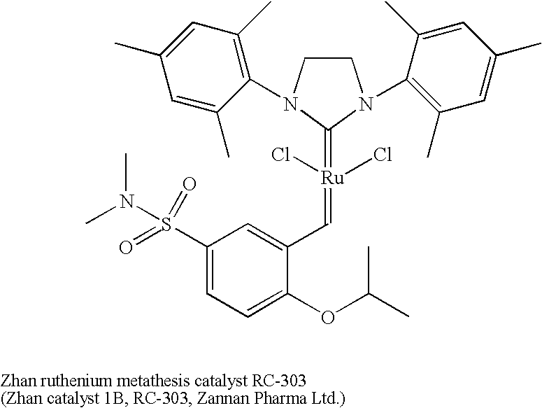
C1CN(C2=C(C)C=C(C)C=C2C)C(=[Ru](Cl)(Cl)=CC2=CC(S(N(C)C)(=O)=O)=CC=C2OC(C)C)N1C1=C(C)C=C(C)C=C1C
